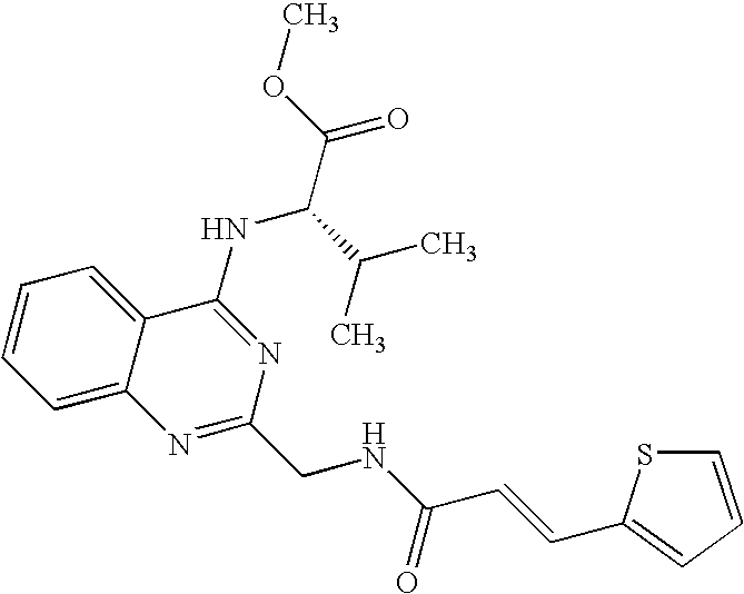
C1=CC=C2C(=C1)C(NC(C(C)C)C(=O)OC)=NC(CNC(=O)C=CC1=CC=CS1)=N2
